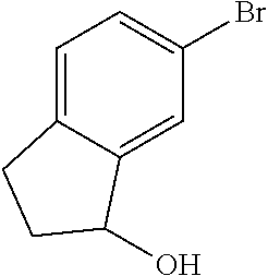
C1=C2C(=CC(Br)=C1)C(O)CC2
